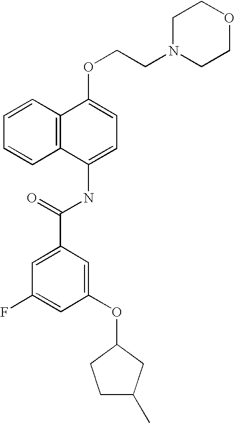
C1=CC2=C(C=C1)C(NC(C1=CC(F)=CC(OC3CC(C)CC3)=C1)=O)=CC=C2OCCN1CCOCC1
